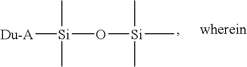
[Du-A][Si](O[Si](C)(C)C)(C)C
